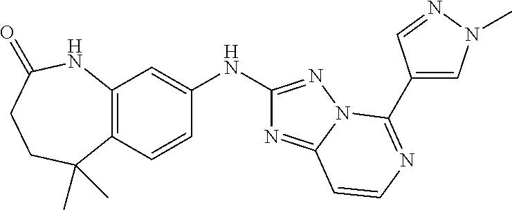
C12=C(NC(=O)CCC1(C)C)C=C(NC1=NN3C(=N1)C=CN=C3C1=CN(C)N=C1)C=C2
